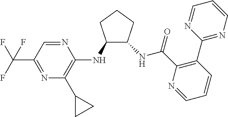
C1(NC2=C(C3CC3)N=C(C(F)(F)F)C=N2)C(NC(C2=C(C3=NC=CC=N3)C=CC=N2)=O)CCC1
